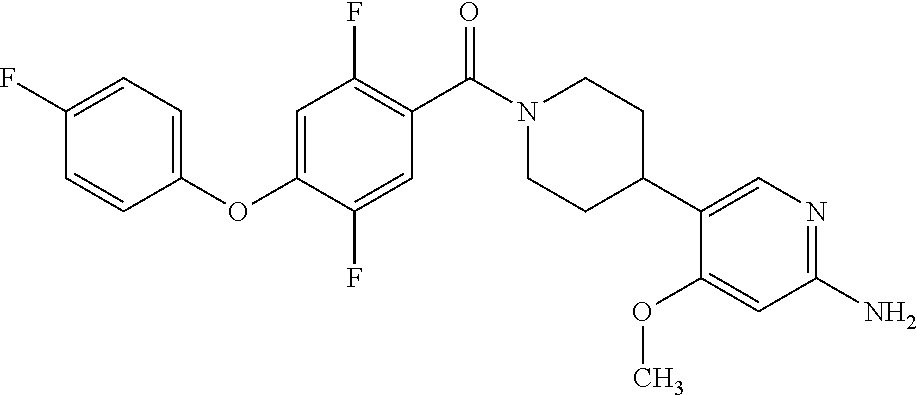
C1(F)=CC=C(OC2=CC(F)=C(C(N3CCC(C4=CN=C(N)C=C4OC)CC3)=O)C=C2F)C=C1
